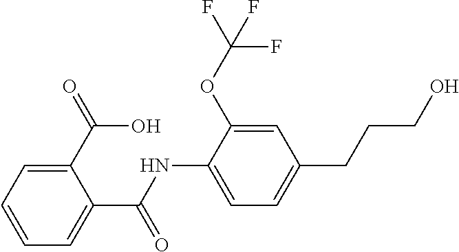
C1(NC(C2=CC=CC=C2C(O)=O)=O)=CC=C(CCCO)C=C1OC(F)(F)F
